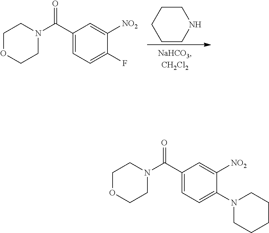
C1CCCCN1.C1(C(N2CCOCC2)=O)=CC=C(F)C([NO2])=C1.C1(C(N2CCOCC2)=O)=CC=C(N2CCCCC2)C([NO2])=C1
